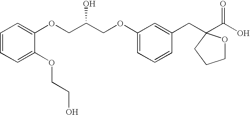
C(COC1=CC=CC(CC2(C(O)=O)OCCC2)=C1)(COC1=CC=CC=C1OCCO)O
